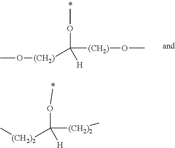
COC([(CH2)]OC)([(CH2)]OC)[H].COC([(CH2)2]C)([(CH2)2]C)[H]
